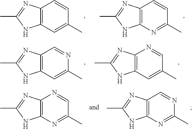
C12=C(C=CC(C)=C1)N=C(C)N2.C12=C(C=CC(C)=N1)N=C(C)N2.C12=C(C=NC(C)=C1)N=C(C)N2.C12=C(N=CC(C)=C1)N=C(C)N2.C12=C(C=NC(C)=N1)N=C(C)N2.C12=C(N=CC(C)=N1)N=C(C)N2
